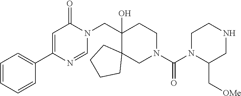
C1(CN2C(=O)C=C(C3=CC=CC=C3)N=C2)(O)C2(CN(C(N3C(C[OMe])CNCC3)=O)CC1)CCCC2
